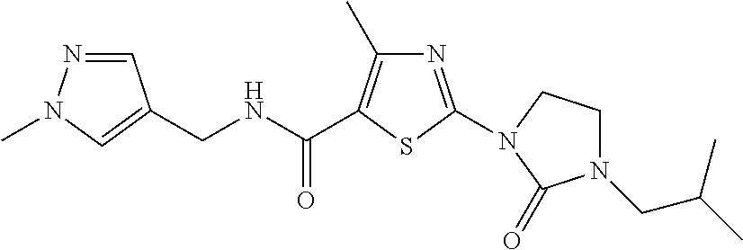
C(NC(=O)C1=C(C)N=C(N2CCN(CC(C)C)C2=O)S1)C1=CN(C)N=C1
